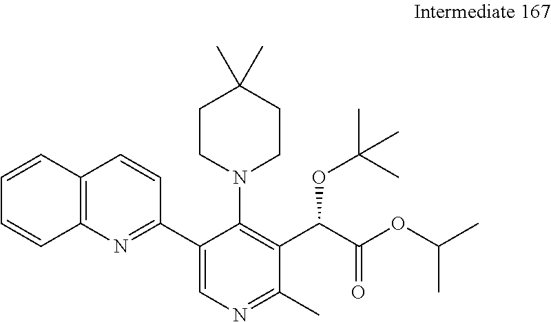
C12=C(N=C(C3=CN=C(C)C(C(C(OC(C)C)=O)OC(C)(C)C)=C3N3CCC(C)(C)CC3)C=C1)C=CC=C2
